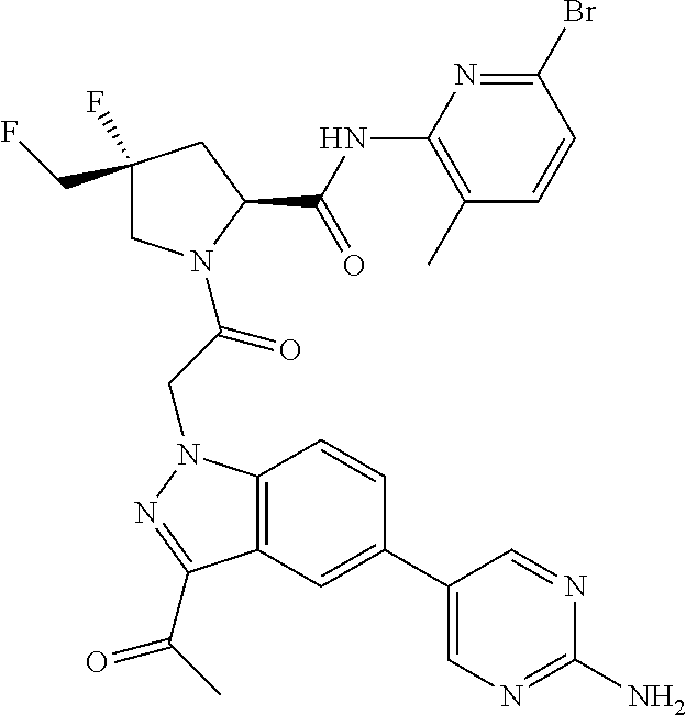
C1(NC(C2CC(F)(CF)CN2C(CN2C3=C(C(C(C)=O)=N2)C=C(C2=CN=C(N)N=C2)C=C3)=O)=O)=C(C)C=CC(Br)=N1
